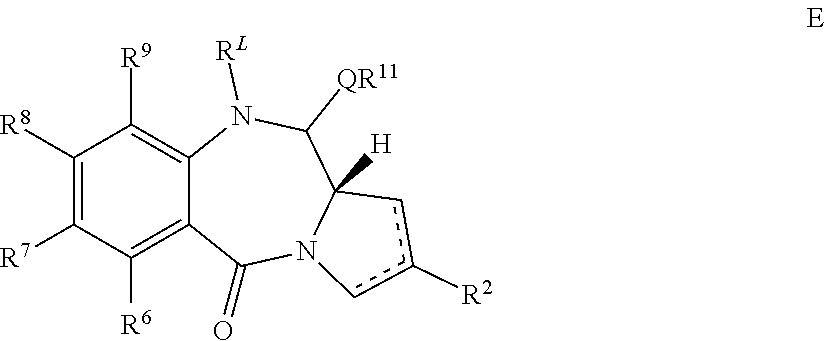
C1([R8])=C([R7])C([R6])=C2C(=C1[R9])N([RL])C([QR11])C1([H])N(C2=O)cc([R2])c1
